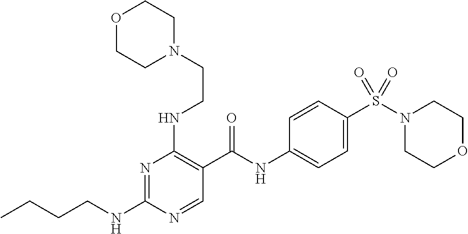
C(NC1=NC(NCCN2CCOCC2)=C(C(NC2=CC=C(S(N3CCOCC3)(=O)=O)C=C2)=O)C=N1)CCC
